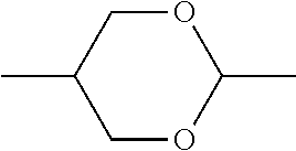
CC1OCC(C)CO1
